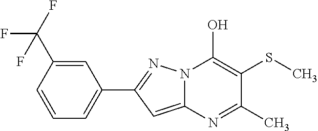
C12=CC(C3=CC=CC(C(F)(F)F)=C3)=NN1C(O)=C(SC)C(C)=N2
